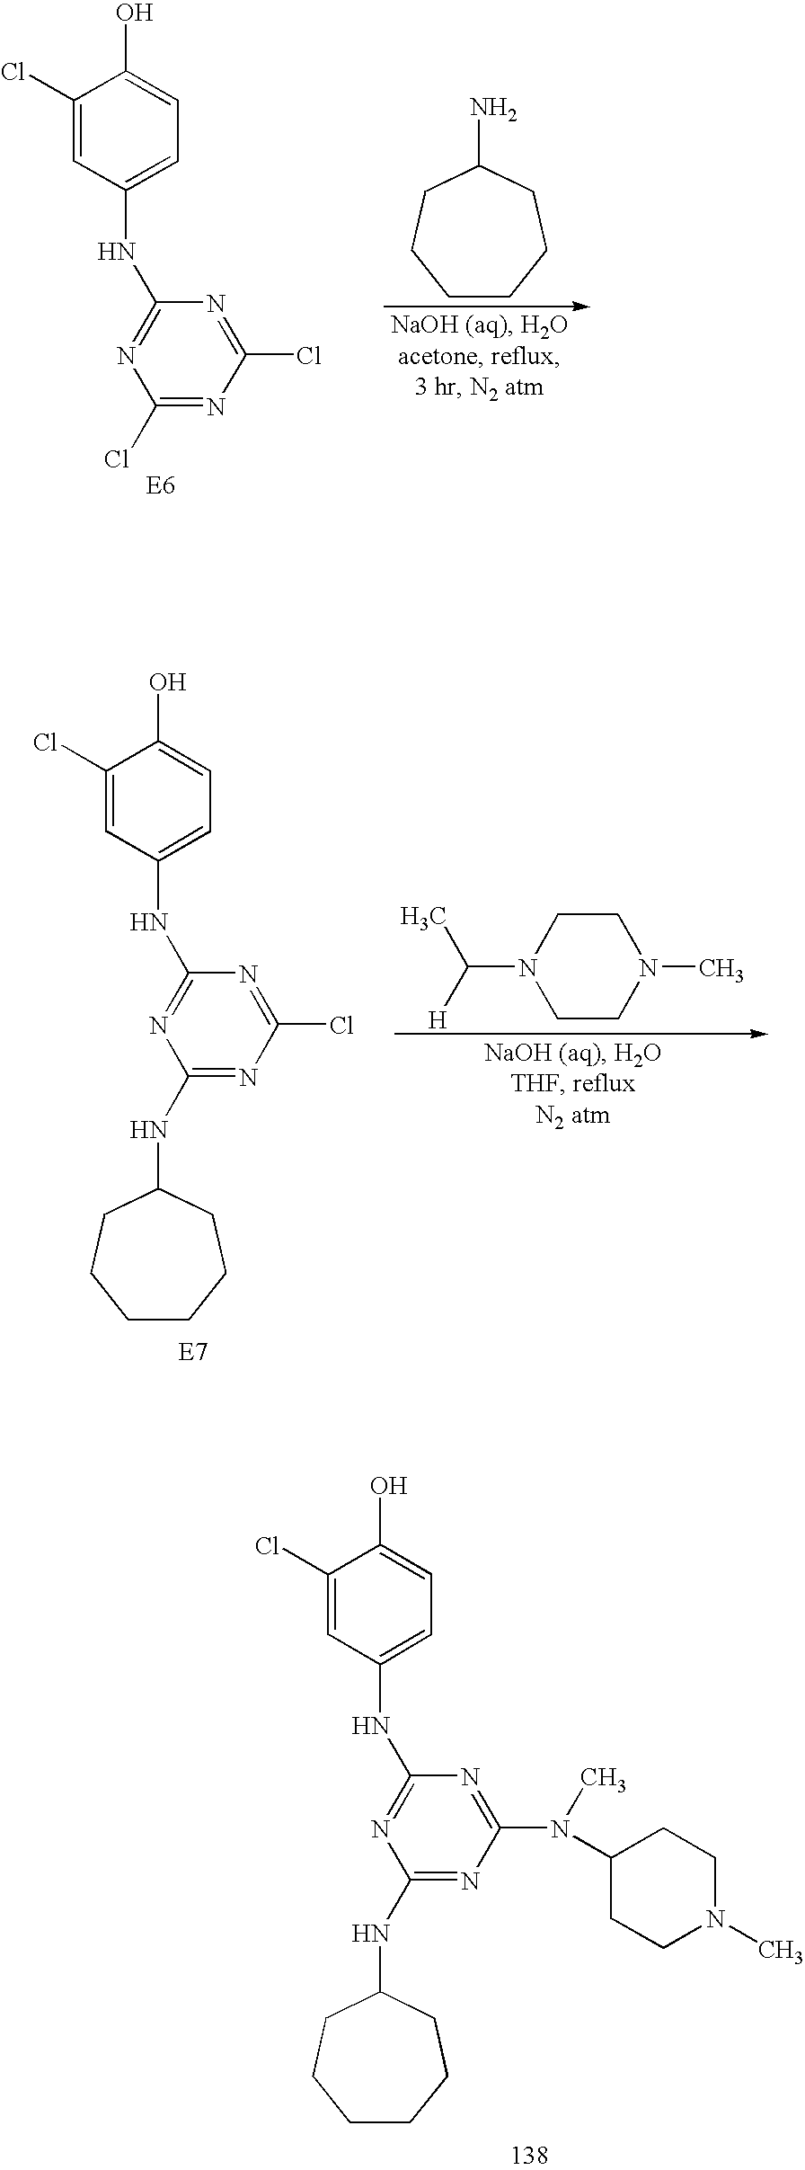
C1(NC2=CC=C(O)C(Cl)=C2)=NC(NC2CCCCCC2)=NC(N(C)C2CCN(C)CC2)=N1.C1(NC2=CC=C(O)C(Cl)=C2)=NC(Cl)=NC(Cl)=N1.C1CCCC(N)CC1.C1(NC2=CC=C(O)C(Cl)=C2)=NC(NC2CCCCCC2)=NC(Cl)=N1.C1CN(C(C)[H])CCN1C
